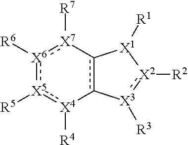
[X6]1([R6]):[X5]([R5]):[X4]([R4])-c2c(-[X7]:1[R7])[X1]([R1])[X2]([R2]):[X3]-2[R3]
